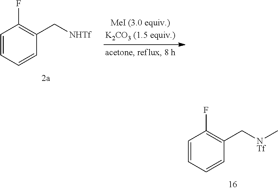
C1=CC(C[NHTf])=C(F)C=C1.C1=CC(C[NTf]C)=C(F)C=C1
